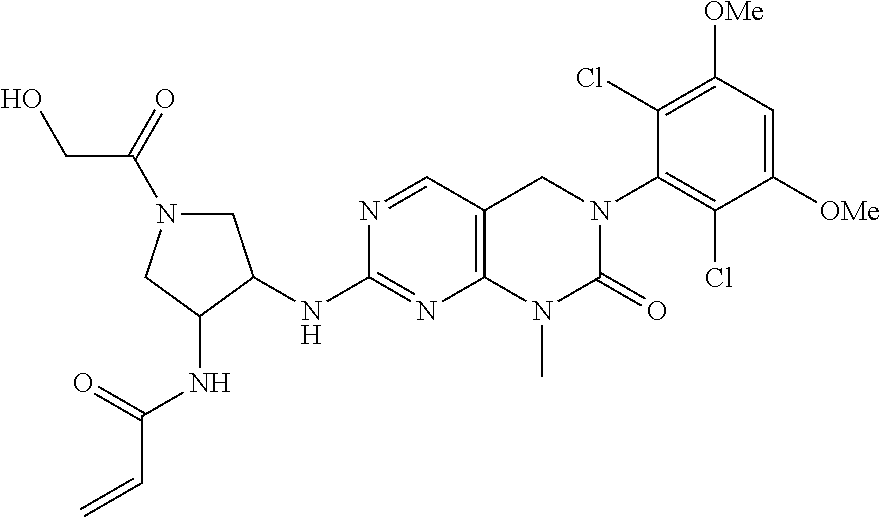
N(C1=NC2=C(C=N1)CN(C1=C(Cl)C([OMe])=CC([OMe])=C1Cl)C(=O)N2C)C1C(NC(C=C)=O)CN(C(=O)CO)C1
